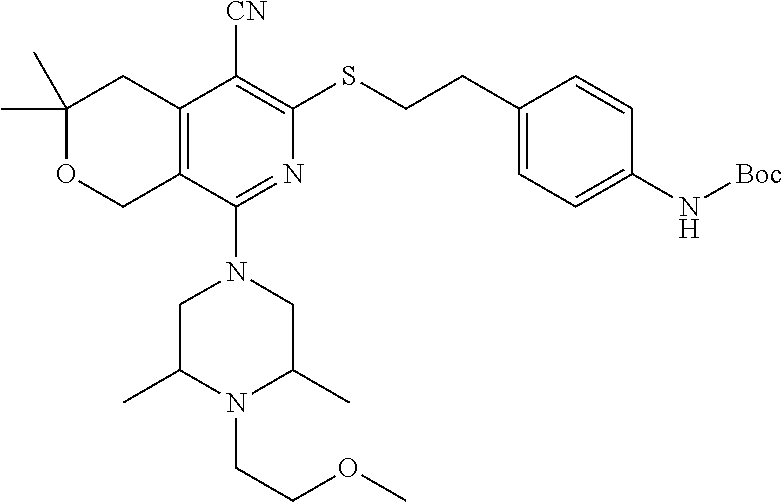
C1(C)(C)OCC2=C(C1)C([CN])=C(SCCC1=CC=C(N[Boc])C=C1)N=C2N1CC(C)N(CCOC)C(C)C1
